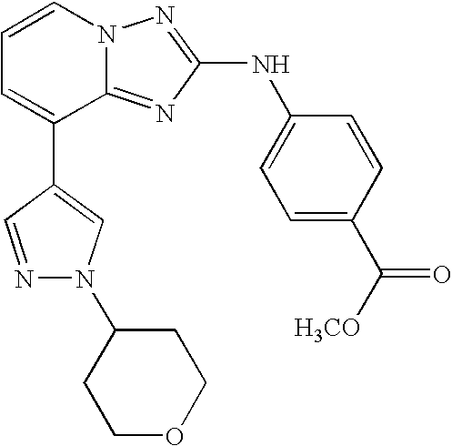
C1=CN2C(=NC(NC3=CC=C(C([H3CO])=O)C=C3)=N2)C(C2=CN(C3CCOCC3)N=C2)=C1
